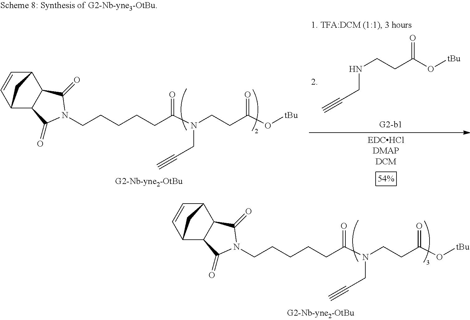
C12C=CC(C3C1C(=O)N(CCCCCC(N(CC#C)CCC(O[tBu])=O)=O)C3=O)C2.C12C=CC(C3C1C(=O)N(CCCCCC(N(CC#C)CCC(O[tBu])=O)=O)C3=O)C2.N(CC#C)CCC(O[tBu])=O
